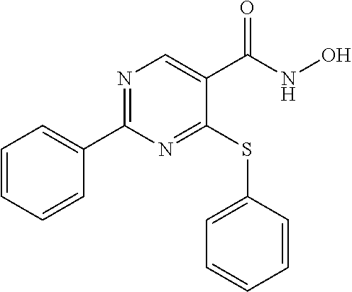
C1(C2=CC=CC=C2)=NC=C(C(NO)=O)C(SC2=CC=CC=C2)=N1
